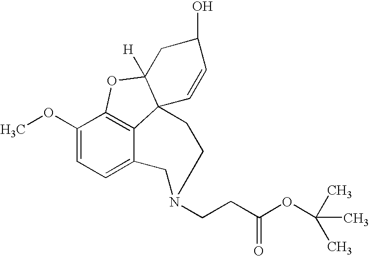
C12=C3C(OC)=CC=C1CN(CCC(OC(C)(C)C)=O)CCC21C([H])(O3)CC(O)C=C1
